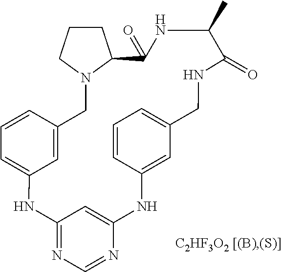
C1=CC2=CC(=C1)NC1=NC=NC(=C1)NC1=CC(=CC=C1)CNC(=O)C(C)NC(=O)C1N(C2)CCC1
